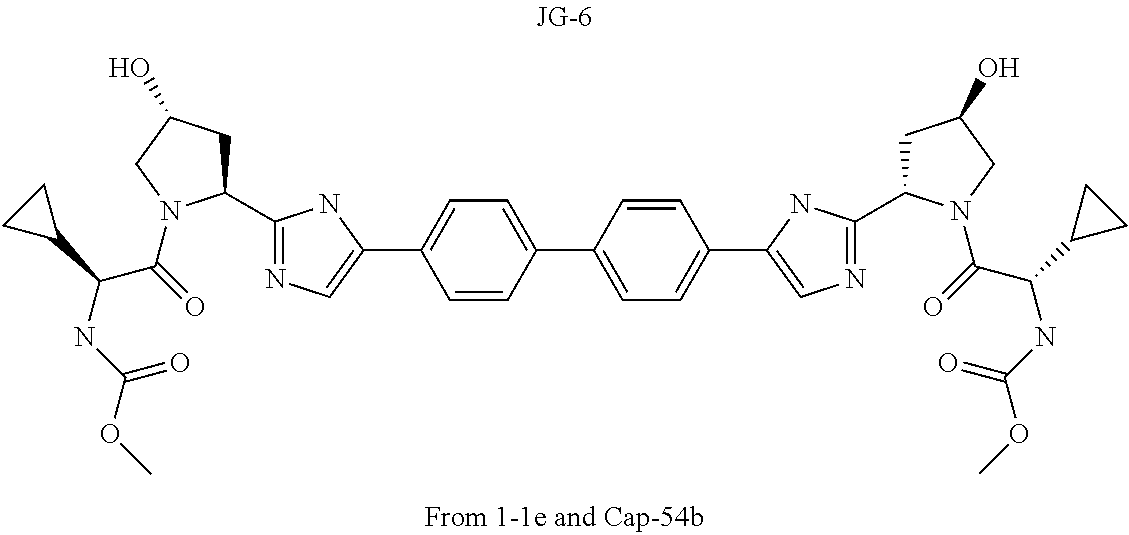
C1(C2=CC=C(C3=CN=C(C4CC(O)CN4C(C(NC(OC)=O)C4CC4)=O)N3)C=C2)=CC=C(C2=CN=C(C3CC(O)CN3C(C(NC(OC)=O)C3CC3)=O)N2)C=C1
